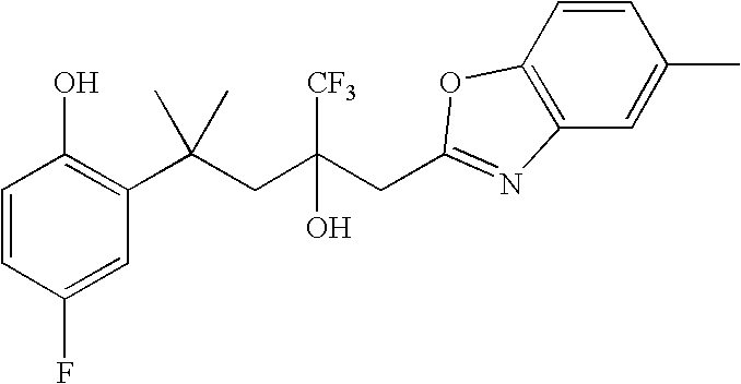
C1=CC(F)=CC(C(CC(CC2=NC3=C(O2)C=CC(C)=C3)([CF3])O)(C)C)=C1O
